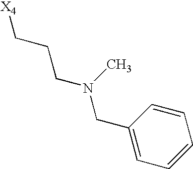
C1=CC=CC(CN(CCC[X4])C)=C1
